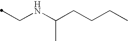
C(NC(CCCC)C)C
